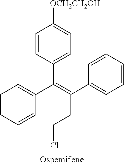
C1=CC(C(=C(C2=CC=CC=C2)CCCl)C2=CC=CC=C2)=CC=C1[OCH2CH2OH]
